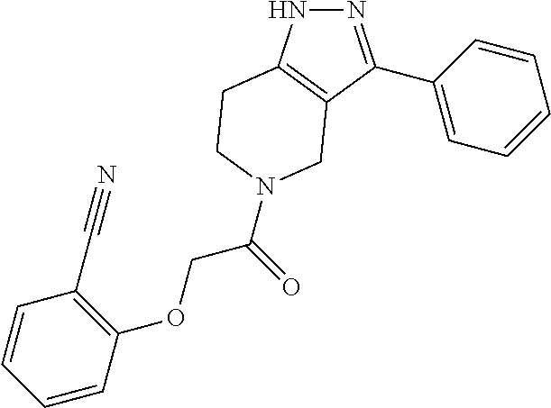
N1N=C(C2=CC=CC=C2)C2=C1CCN(C(COC1=C(C#N)C=CC=C1)=O)C2
